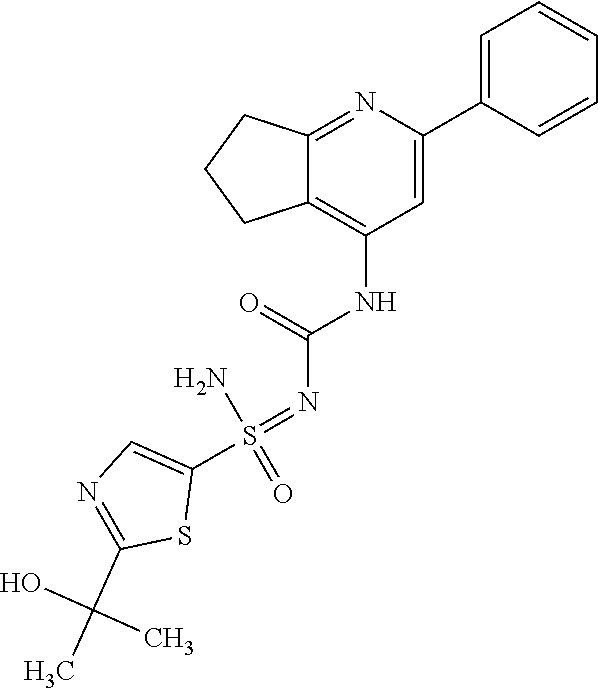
C12=NC(C3=CC=CC=C3)=CC(NC(N=S(C3=CN=C(C(C)(O)C)S3)(=O)N)=O)=C1CCC2
